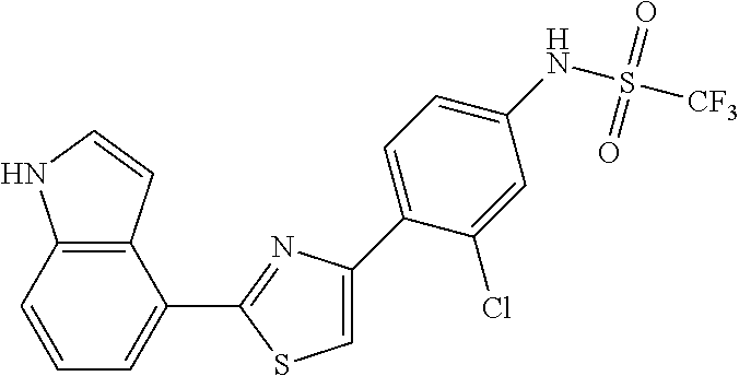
C1=C(C2=CC=C(NS(=O)(=O)[CF3])C=C2Cl)N=C(C2=CC=CC3=C2C=CN3)S1
